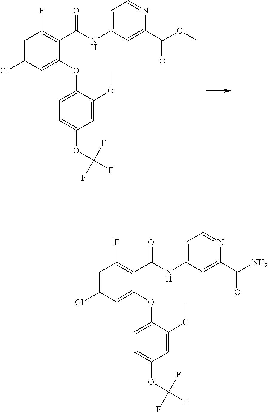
C1=C(Cl)C=C(OC2=CC=C(OC(F)(F)F)C=C2OC)C(C(=O)NC2=CC=NC(C(=O)OC)=C2)=C1F.C1=C(Cl)C=C(OC2=CC=C(OC(F)(F)F)C=C2OC)C(C(=O)NC2=CC=NC(C(=O)N)=C2)=C1F
